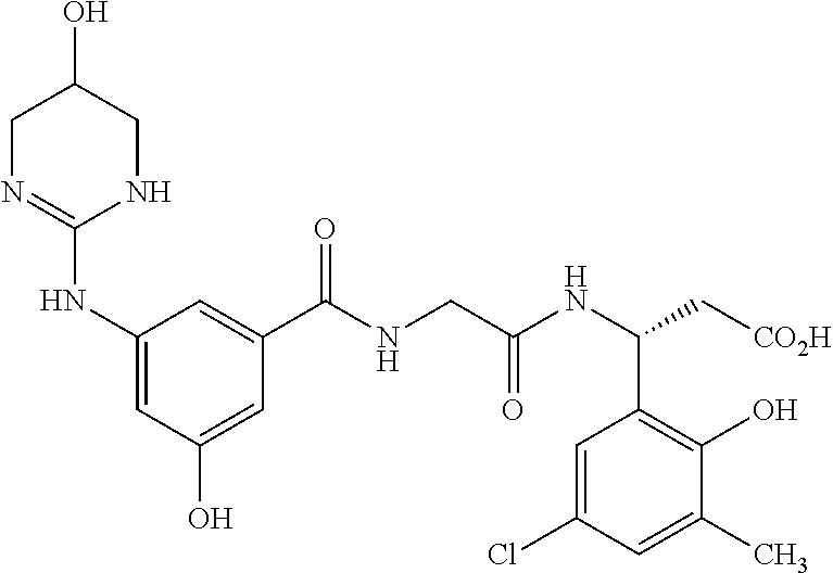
C1N=C(NC2=CC(O)=CC(C(NCC(NC(C[CO2H])C3=C(O)C(C)=CC(Cl)=C3)=O)=O)=C2)NCC1O
